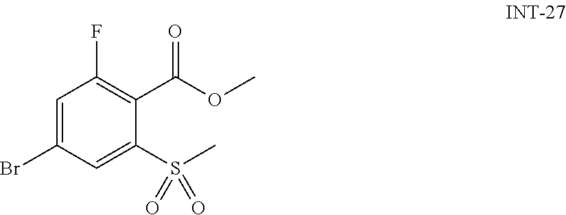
C1=C(Br)C=C(S(C)(=O)=O)C(C(OC)=O)=C1F
